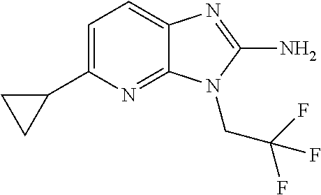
C1=C(C2CC2)N=C2C(=C1)N=C(N)N2CC(F)(F)F
